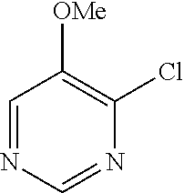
C1=NC=NC(Cl)=C1[OMe]
